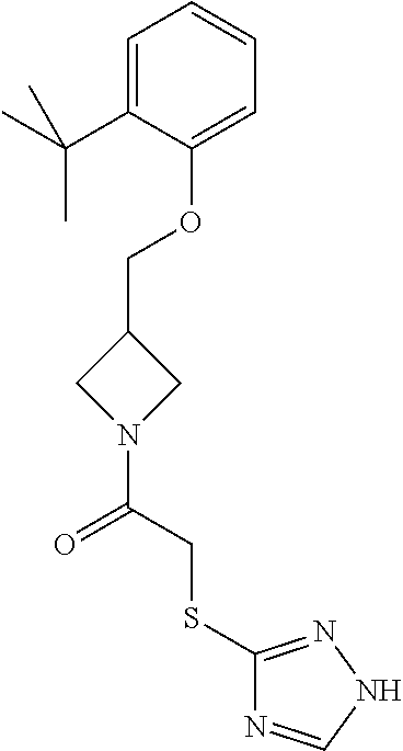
C1=C(C(C)(C)C)C(OCC2CN(C(CSC3=NNC=N3)=O)C2)=CC=C1
